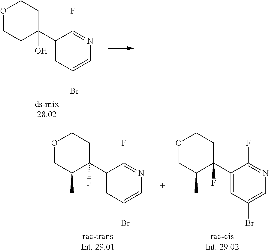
C1(C2(O)CCOCC2C)=CC(Br)=CN=C1F.C1(C2(F)CCOCC2C)=CC(Br)=CN=C1F.C1(C2(F)CCOCC2C)=CC(Br)=CN=C1F
